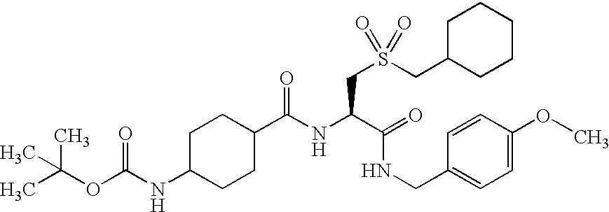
C(NC(C(=O)NCC1=CC=C(OC)C=C1)CS(CC1CCCCC1)(=O)=O)(=O)C1CCC(NC(OC(C)(C)C)=O)CC1
